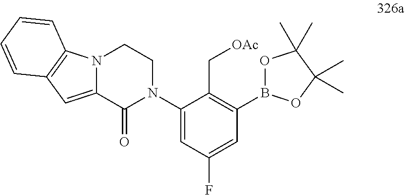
C1(N2CCN3C(=CC4=C3C=CC=C4)C2=O)=CC(F)=CC(B2OC(C)(C)C(C)(C)O2)=C1C[OAc]
